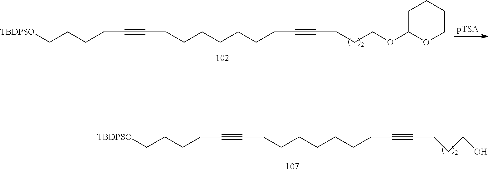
[pTSA].C(C#CCCCCCCCC#CCCCOC1OCCCC1)CCC[TBDPSO].C(C#CCCCCCCCC#CCCCO)CCC[TBDPSO]
